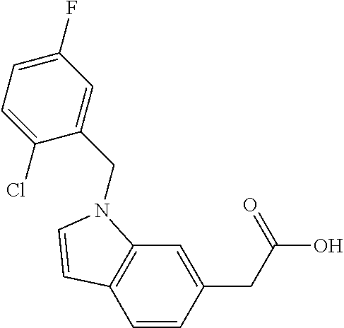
C1=CC(CC(O)=O)=CC2=C1C=CN2CC1=CC(F)=CC=C1Cl
